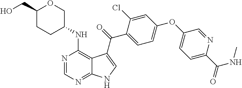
C1(OC2=CC=C(C(NC)=O)N=C2)=CC=C(C(=O)C2=CNC3=NC=NC(NC4COC(CO)CC4)=C32)C(Cl)=C1
